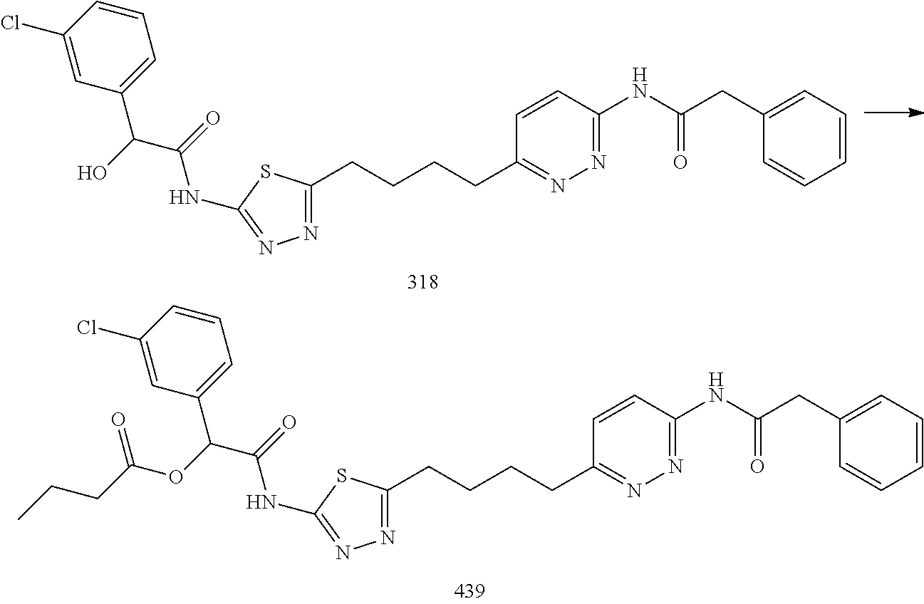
C1=CC(NC(CC2=CC=CC=C2)=O)=NN=C1CCCCC1=NN=C(NC(C(O)C2=CC=CC(Cl)=C2)=O)S1.C1=CC(NC(CC2=CC=CC=C2)=O)=NN=C1CCCCC1=NN=C(NC(C(OC(CCC)=O)C2=CC=CC(Cl)=C2)=O)S1
